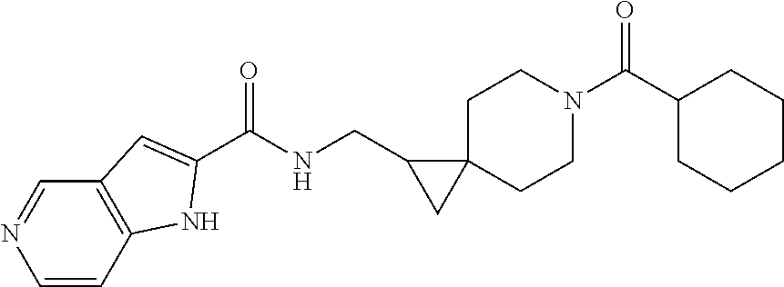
C1=CC2=C(C=N1)C=C(C(NCC1CC13CCN(C(C1CCCCC1)=O)CC3)=O)N2
